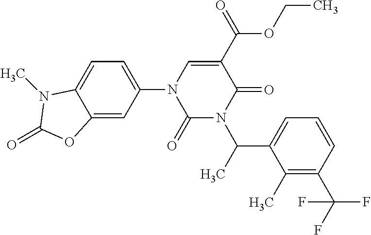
C1=C(N2C(=O)N(C(C3=CC=CC(C(F)(F)F)=C3C)C)C(=O)C(C(=O)OCC)=C2)C=C2C(=C1)N(C)C(=O)O2
